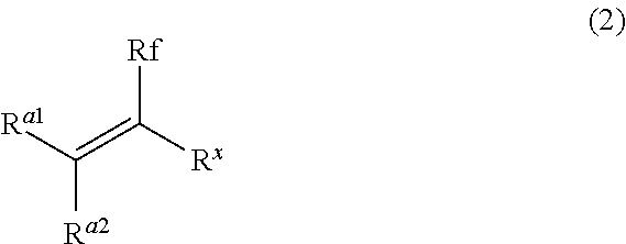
[Ra1]C(=C([Rx])[Rf])[Ra2]
